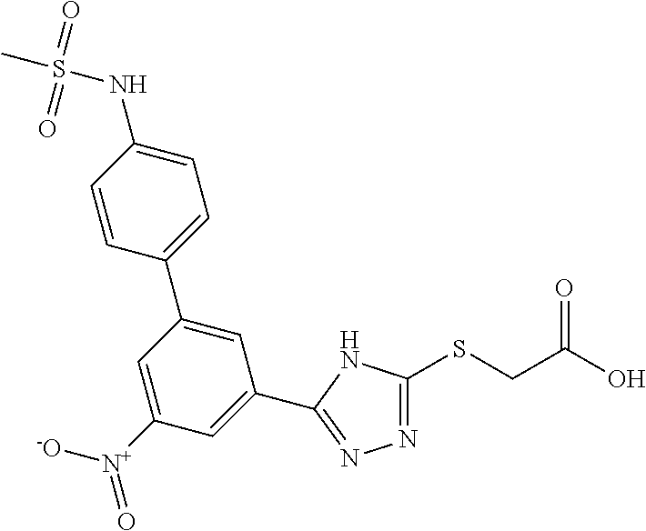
N1=C(SCC(O)=O)NC(C2=CC([N+]([-O])=O)=CC(C3=CC=C(NS(C)(=O)=O)C=C3)=C2)=N1
